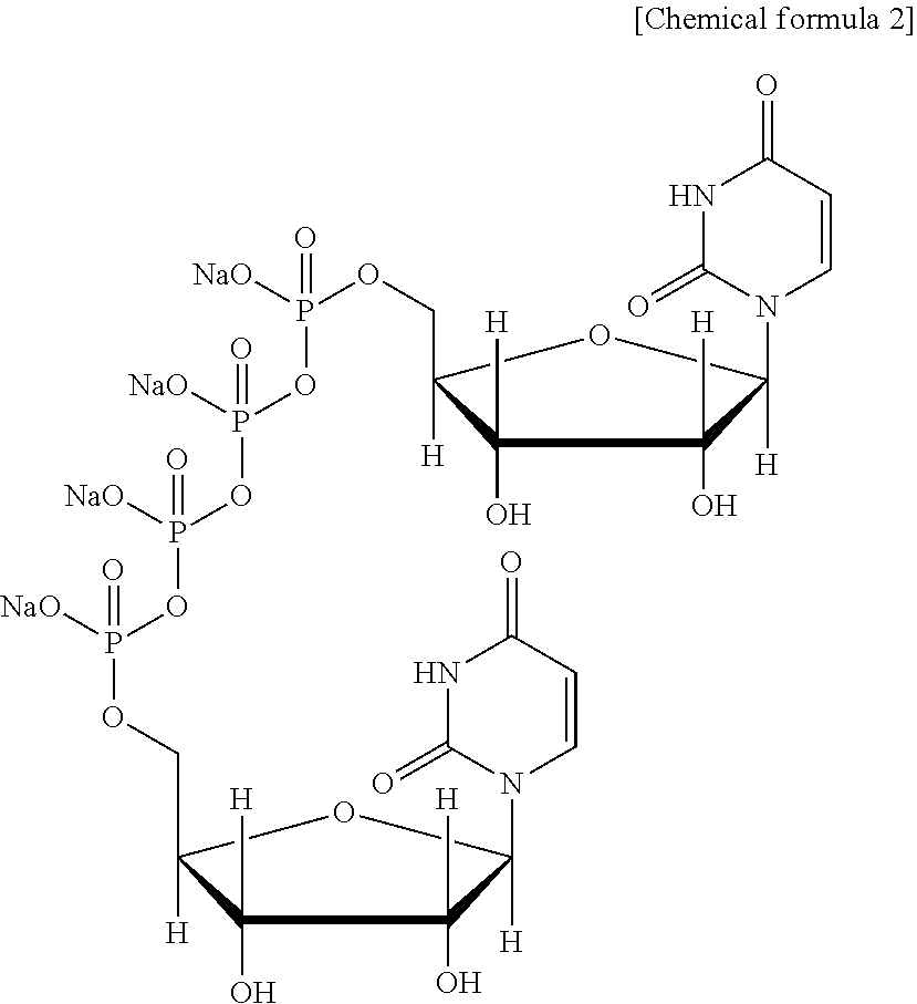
[H]C1(N2C=CC(=O)NC2=O)C(O)([H])C(O)([H])C([H])(COP([NaO])(OP(OP(OP(OCC2([H])OC([H])(N3C=CC(=O)NC3=O)C(O)([H])C2(O)[H])([NaO])=O)([NaO])=O)([NaO])=O)=O)O1
